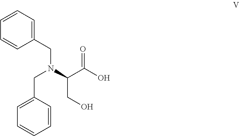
C1(CN(C(C(O)=O)CO)CC2=CC=CC=C2)=CC=CC=C1
